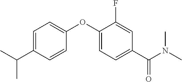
C1=C(C(C)C)C=CC(OC2=CC=C(C(N(C)C)=O)C=C2F)=C1
